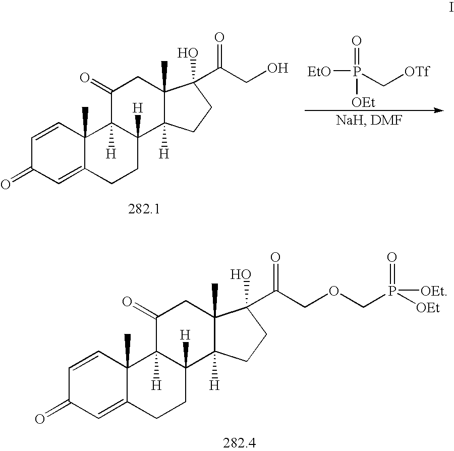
C1=CC2(C)C(=CC1=O)CCC1([H])C2([H])C(=O)CC2(C)C1([H])CCC2(O)C(=O)CO.[EtO]P(C[OTf])(=O)[OEt].C1=CC2(C)C(=CC1=O)CCC1([H])C2([H])C(=O)CC2(C)C1([H])CCC2(O)C(=O)COCP(=O)([OEt])[OEt]
